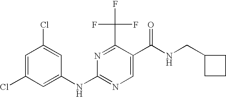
C1(Cl)=CC(Cl)=CC(NC2=NC=C(C(NCC3CCC3)=O)C(C(F)(F)F)=N2)=C1
